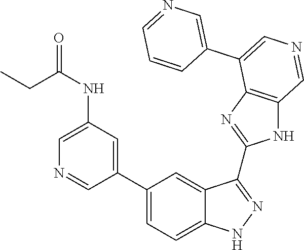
C1(C2=CC=C3C(=C2)C(C2=NC4=C(N2)C=NC=C4C2=CN=CC=C2)=NN3)=CC(NC(CC)=O)=CN=C1
